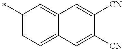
C1(C)=CC=C2C(=C1)C=C([CN])C([CN])=C2
